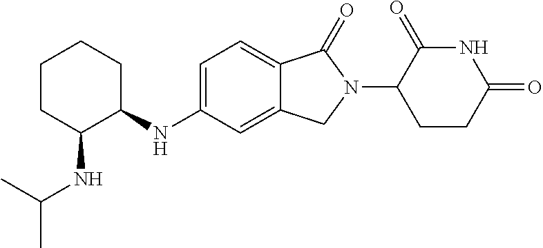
C1=C(NC2CCCCC2NC(C)C)C=C2C(=C1)C(=O)N(C1CCC(=O)NC1=O)C2
